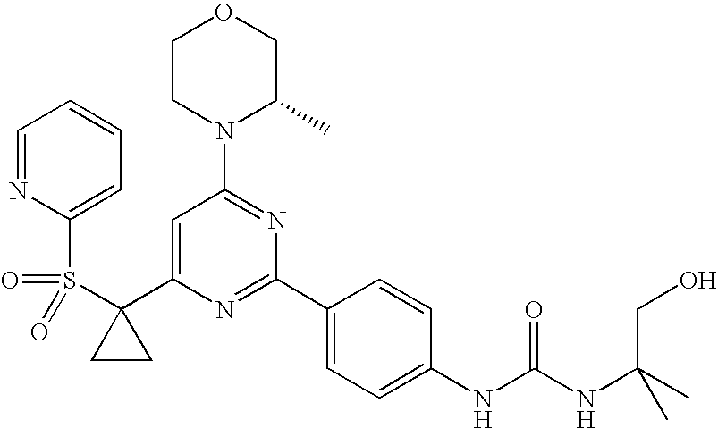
C1(C2=CC(N3C(C)COCC3)=NC(C3=CC=C(NC(=O)NC(C)(CO)C)C=C3)=N2)(S(=O)(=O)C2=CC=CC=N2)CC1
